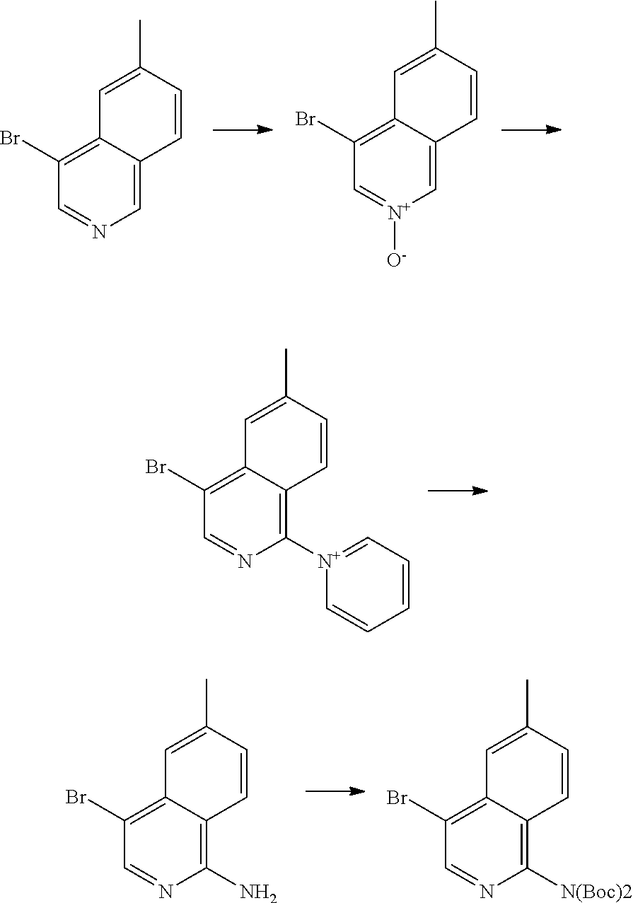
C1=CC(C)=CC2=C(Br)C=NC=C12.C1=CC(C)=CC2=C(Br)C=[N+]([O-])C=C12.C1=CC(C)=CC2=C(Br)C=NC([N+]3=CC=CC=C3)=C12.C1=CC(C)=CC2=C(Br)C=NC(N)=C12.C1=CC(C)=CC2=C(Br)C=NC([N(Boc)2])=C12
